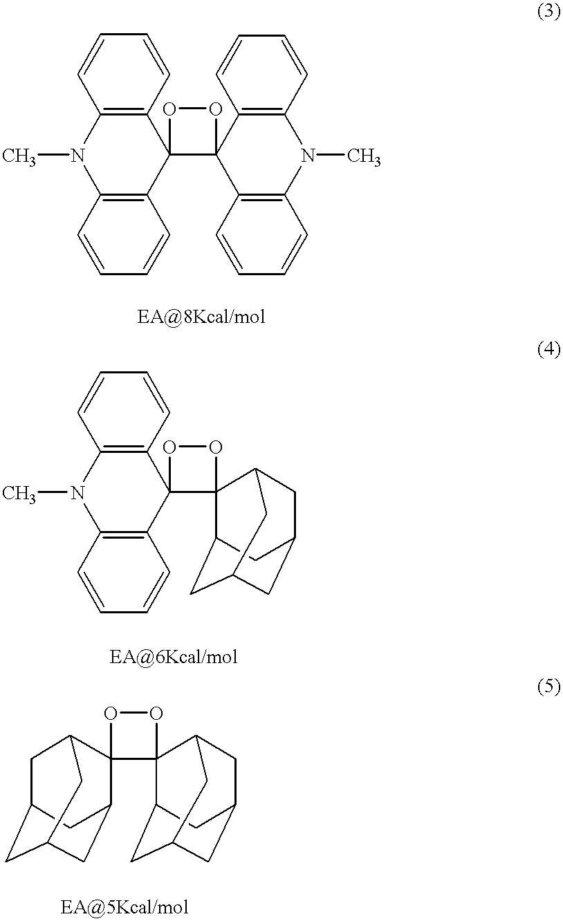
C12=C(C=CC=C1)C1(C3=C(N2C)C=CC=C3)C2(OO1)C1=C(N(C)C3=C2C=CC=C3)C=CC=C1.C12=C(C=CC=C1)C1(C3=C(N2C)C=CC=C3)OOC12C1CC3CC(CC2C3)C1.C1C2CC3CC(C4(C1C3)C1(C3CC5CC(CC1C5)C3)OO4)C2
